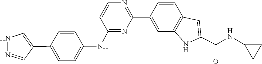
C1=CC2=C(NC(C(=O)NC3CC3)=C2)C=C1C1=NC=CC(NC2=CC=C(C3=CNN=C3)C=C2)=N1
